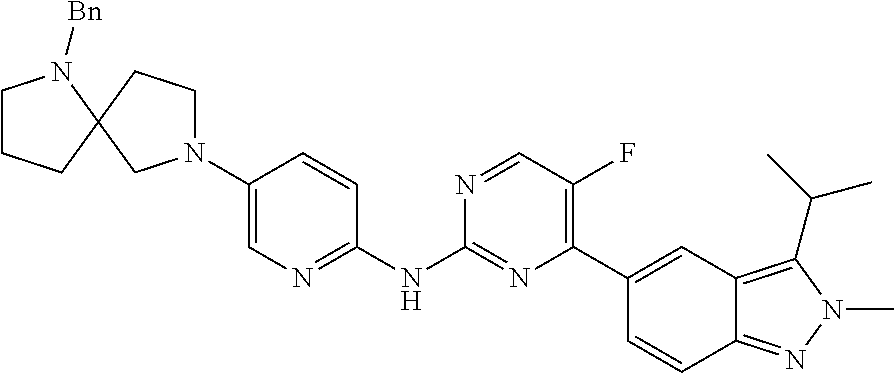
C1CCC2(N1[Bn])CCN(C1=CN=C(NC3=NC(C4=CC5=C(C(C)C)N(C)N=C5C=C4)=C(F)C=N3)C=C1)C2
